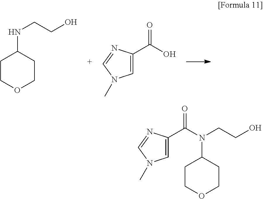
C1COCCC1NCCO.C1(C(O)=O)=CN(C)C=N1.C1(C(N(C2CCOCC2)CCO)=O)=CN(C)C=N1
